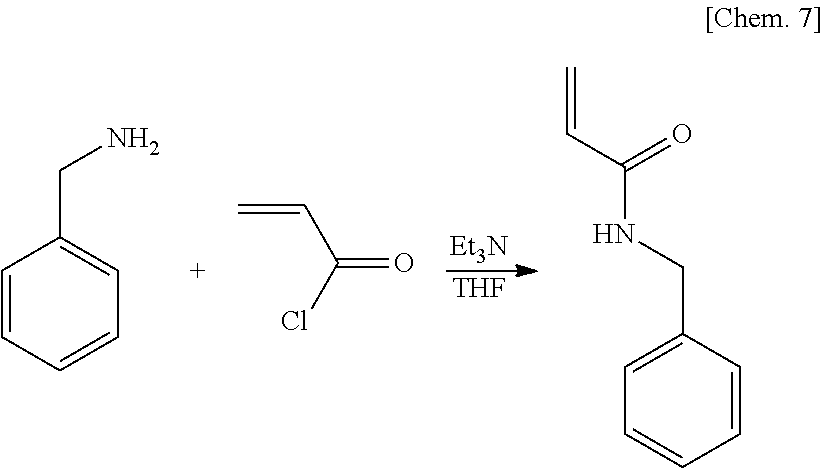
[Et3N].[THF].C1=CC=CC=C1CN.C=CC(Cl)=O.C1=CC=CC=C1CNC(C=C)=O
